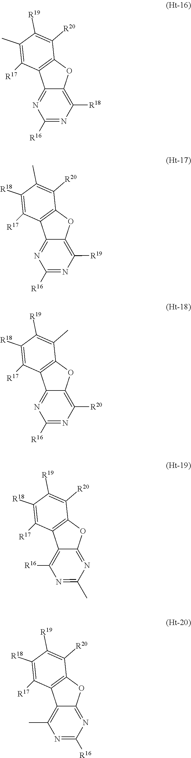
C1(C)=C([R17])C2=C(C([R20])=C1[R19])OC1=C([R18])N=C([R16])N=C21.C1([R18])=C([R17])C2=C(C([R20])=C1C)OC1=C([R19])N=C([R16])N=C21.C1([R18])=C([R17])C2=C(C(C)=C1[R19])OC1=C([R20])N=C([R16])N=C21.C1([R18])=C([R17])C2=C(C([R20])=C1[R19])OC1=NC(C)=NC([R16])=C21.C1([R18])=C([R17])C2=C(C([R20])=C1[R19])OC1=NC([R16])=NC(C)=C21
